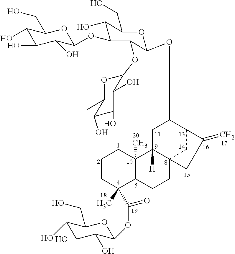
C1CC(C)(C(=O)OC2OC(CO)C(O)C(O)C2O)C2C(C)(C1)C1([H])C3(CC2)CC(C(=C)C3)C(OC2C(OC3OC(C)C(O)C(O)C3O)C(OC3C(O)C(O)C(O)C(CO)O3)C(O)C(CO)O2)C1
